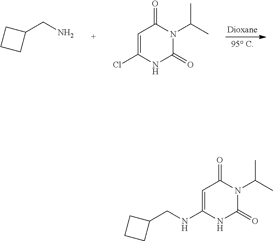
C1=C(Cl)NC(=O)N(C(C)C)C1=O.C1(CN)CCC1.C1=C(NCC2CCC2)NC(=O)N(C(C)C)C1=O
